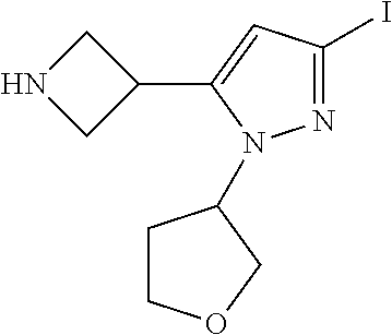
N1=C(I)C=C(C2CNC2)N1C1CCOC1
